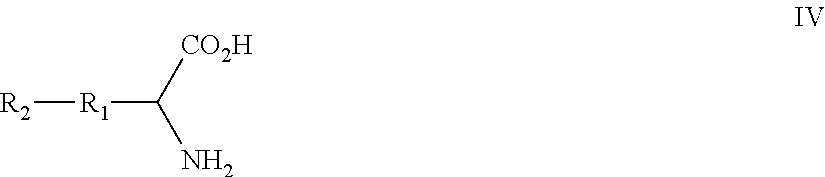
[R2][R1]C([CO2H])N
